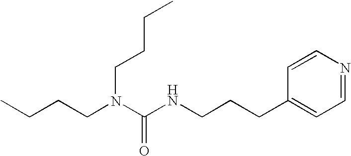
C(CCN(C(NCCCC1=CC=NC=C1)=O)CCCC)C
